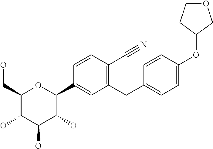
C1(CO)C(O)C(O)C(O)C(C2=CC(CC3=CC=C(OC4COCC4)C=C3)=C(C#N)C=C2)O1
